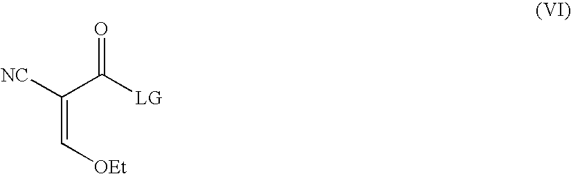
C(=C([NC])C([LG])=O)[OEt]
